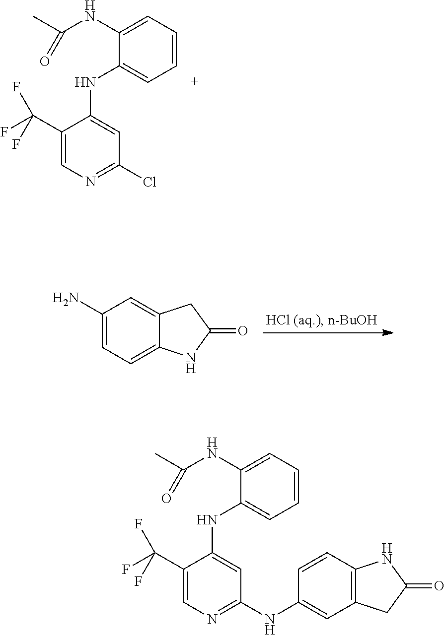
C1(NC(C)=O)=CC=CC=C1NC1=CC(Cl)=NC=C1C(F)(F)F.C1(N)=CC=C2C(=C1)CC(=O)N2.C1(NC(C)=O)=CC=CC=C1NC1=CC(NC2=CC3=C(C=C2)NC(=O)C3)=NC=C1C(F)(F)F
